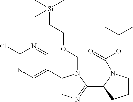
ClC1=NC=C(C2=CN=C(C3CCCN3C(=O)OC(C)(C)C)N2COCC[Si](C)(C)C)C=N1
